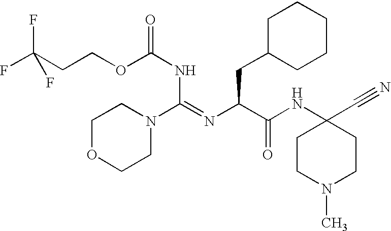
C(COC(NC(N1CCOCC1)=NC(C(NC1(C#N)CCN(C)CC1)=O)CC1CCCCC1)=O)C(F)(F)F
